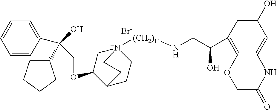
[Br-].C1=CC(C(O)(COC2C[N+]3([(CH2)11]NCC(O)C4=C5C(=CC(O)=C4)NC(=O)CO5)CCC2CC3)C2CCCC2)=CC=C1
